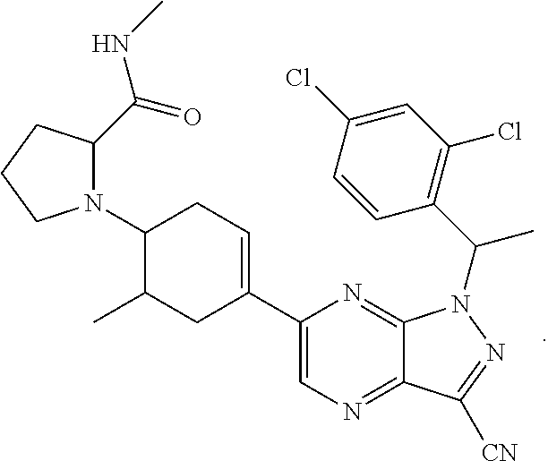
N1=C2C(=NC=C1C1=CCC(N3CCCC3C(NC)=O)C(C)C1)C([CN])=NN2C(C1=C(Cl)C=C(Cl)C=C1)C
